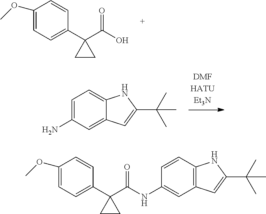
C1(OC)=CC=C(C2(C(O)=O)CC2)C=C1.C1=C(N)C=C2C(=C1)NC(C(C)(C)C)=C2.C1(OC)=CC=C(C2(C(NC3=CC4=C(C=C3)NC(C(C)(C)C)=C4)=O)CC2)C=C1
